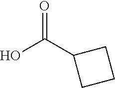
OC(C1CCC1)=O
